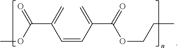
C(C(=C)C=CC(=C)C(=O)OCCC)(OC)=O
